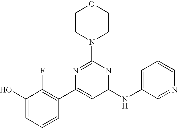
C1(NC2=CC=CN=C2)=NC(N2CCOCC2)=NC(C2=C(F)C(O)=CC=C2)=C1
